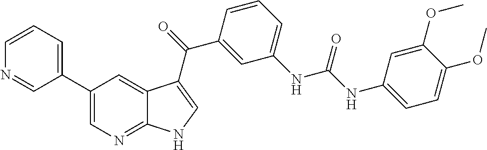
C1(C2=CC=CN=C2)=CN=C2C(=C1)C(C(=O)C1=CC(NC(NC3=CC=C(OC)C(OC)=C3)=O)=CC=C1)=CN2
